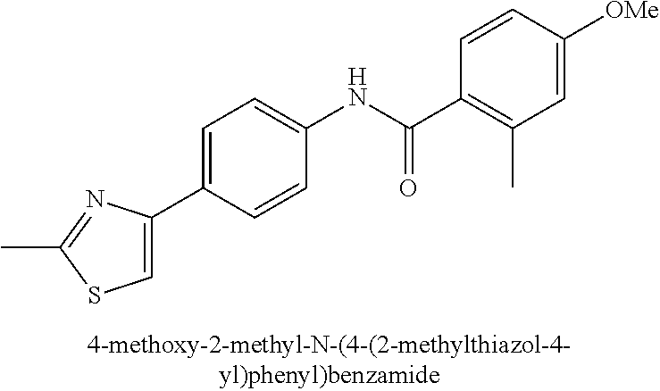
C1=C(C2=CC=C(NC(=O)C3=C(C)C=C([OMe])C=C3)C=C2)N=C(C)S1
